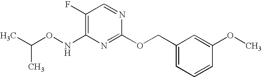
C1(F)=C(NOC(C)C)N=C(OCC2=CC=CC(OC)=C2)N=C1
